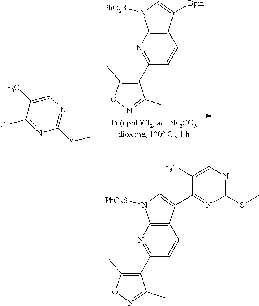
C1(Cl)=NC(SC)=NC=C1[F3C].C1(C)=C(C2=NC3=C(C=C2)C([Bpin])=CN3[PhO2S])C(C)=NO1.C1(C)=C(C2=NC3=C(C=C2)C(C2=NC(SC)=NC=C2[F3C])=CN3[PhO2S])C(C)=NO1
